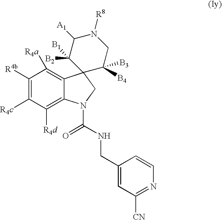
C1([R4b])=C([R4c])C([R4d])=C2C(=C1[R4a])C1(CN2C(NCC2=CC([CN])=NC=C2)=O)C([B4])([B3])CN([R8])C([A1])C1([B2])[B1]
